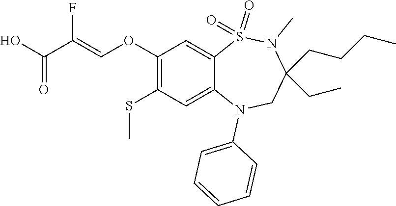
FC(=COC1=C(SC)C=C2C(=C1)S(=O)(=O)N(C)C(CCCC)(CC)CN2C1=CC=CC=C1)C(=O)O
